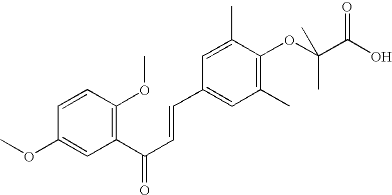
C1(C(C=CC2=CC(C)=C(OC(C(O)=O)(C)C)C(C)=C2)=O)=C(OC)C=CC(OC)=C1
